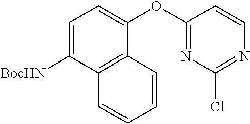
C1=C([BocHN])C2=C(C(OC3=NC(Cl)=NC=C3)=C1)C=CC=C2
